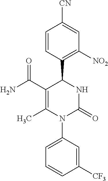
C1([CF3])=CC(N2C(=O)NC(C3=C([NO2])C=C([CN])C=C3)C(C(N)=O)=C2C)=CC=C1
